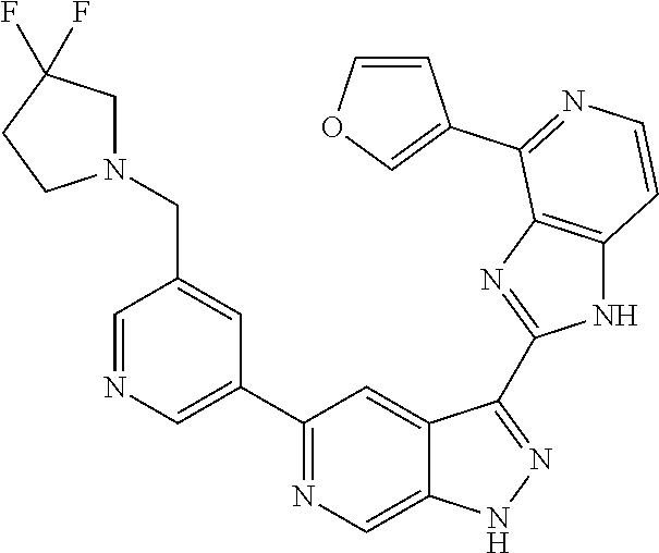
C1=NC=C(C2=NC=C3C(=C2)C(C2=NC4=C(N2)C=CN=C4C2=COC=C2)=NN3)C=C1CN1CC(F)(F)CC1
